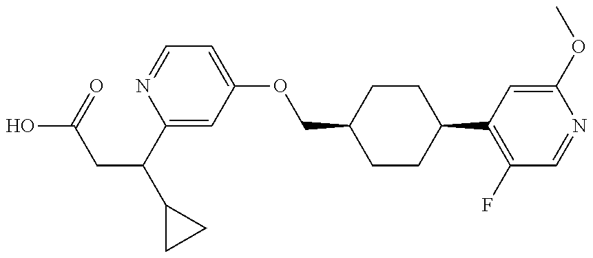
C1(C(CC(O)=O)C2CC2)=CC(OCC2CCC(C3=C(F)C=NC(OC)=C3)CC2)=CC=N1
